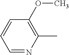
N1=CC=CC(OC)=C1C
